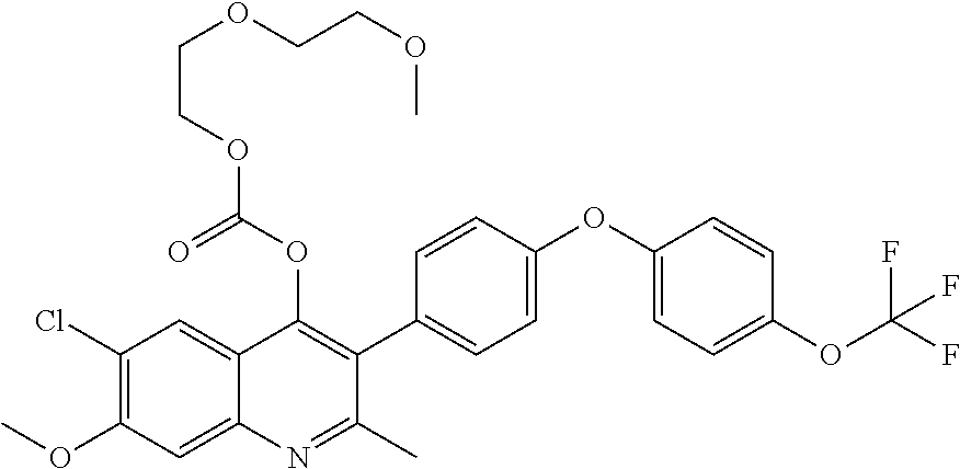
C1(Cl)=C(OC)C=C2C(=C1)C(OC(OCCOCCOC)=O)=C(C1=CC=C(OC3=CC=C(OC(F)(F)F)C=C3)C=C1)C(C)=N2
